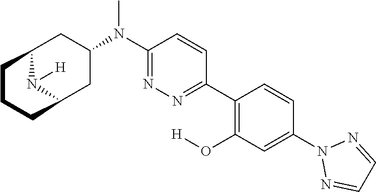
N1(C2=CC(O[H])=C(C3=NN=C(N(C)C4CC5N([H])C(C4)CCC5)C=C3)C=C2)N=CC=N1
